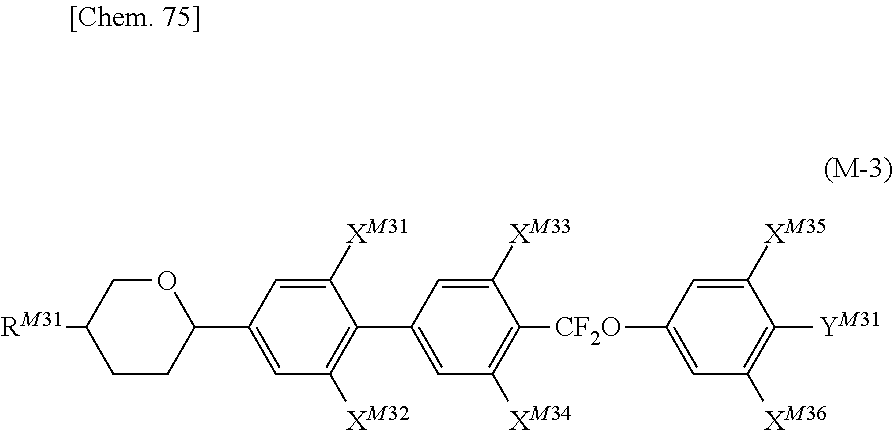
C1([CF2O]C2=C([XM34])C=C(C3=C([XM32])C=C(C4CCC([RM31])CO4)C=C3[XM31])C=C2[XM33])=CC([XM36])=C([YM31])C([XM35])=C1
